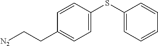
[N2]CCC1=CC=C(SC2=CC=CC=C2)C=C1
